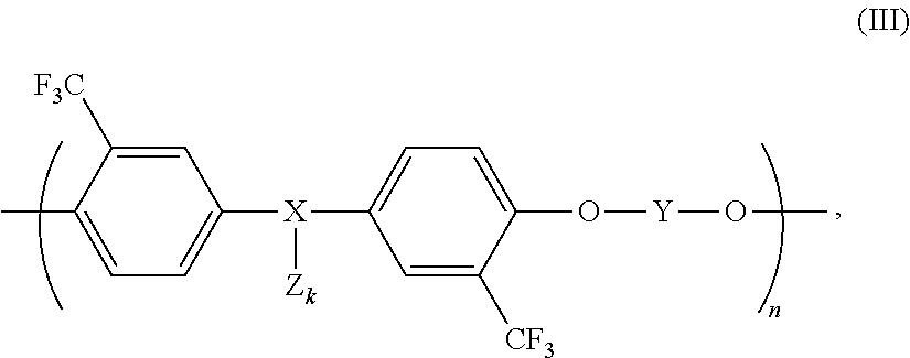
C1=C([F3C])C(C)=CC=C1[X](C1=CC=C(O[Y]OC)C([CF3])=C1)[Zk]
